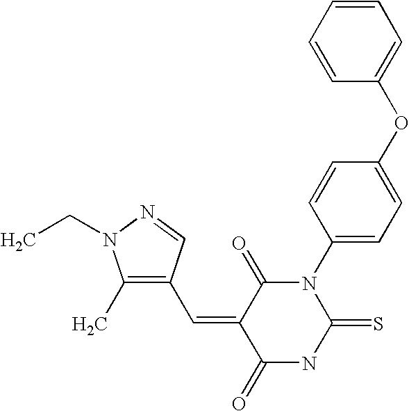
C1=CC=CC(OC2=CC=C(N3C(=O)C(=CC4=C(C)N(CC)N=C4)C(=O)NC3=S)C=C2)=C1
